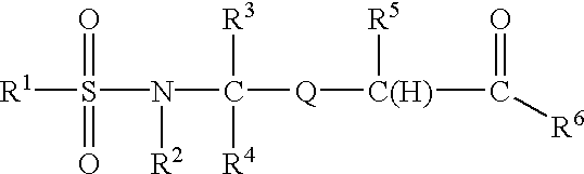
[R1]S(=O)(=O)N([R2])C([R3])([R4])[Q][C(H)]([R5])C(=O)[R6]
